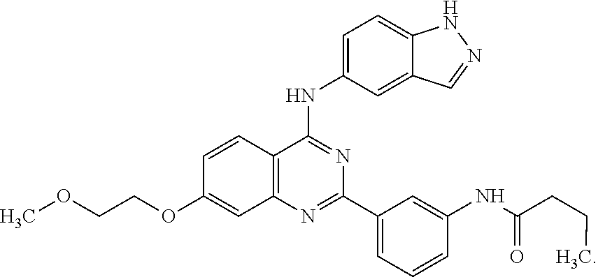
C12=C(N=C(C3=CC=CC(NC(CCC)=O)=C3)N=C1NC1=CC=C3C(=C1)C=NN3)C=C(OCCOC)C=C2
